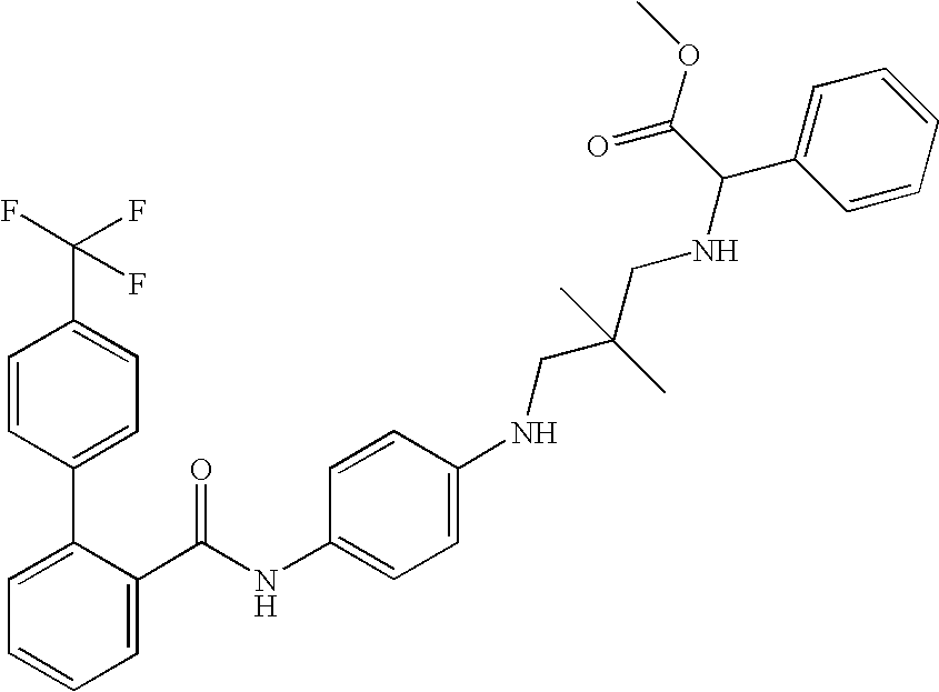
C1=C(C(NC2=CC=C(NCC(CNC(C3=CC=CC=C3)C(OC)=O)(C)C)C=C2)=O)C(C2=CC=C(C(F)(F)F)C=C2)=CC=C1
